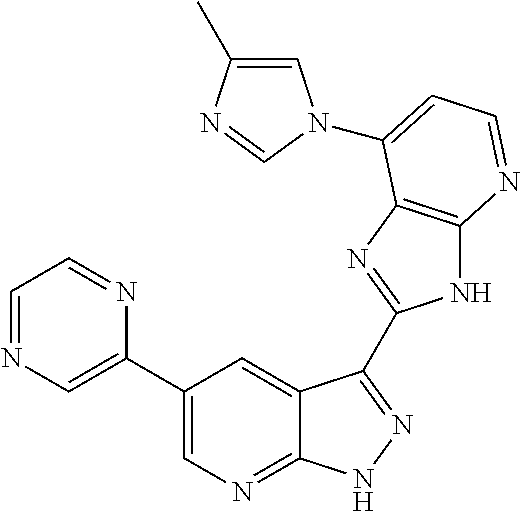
C1(C2=CN=CC=N2)=CN=C2C(=C1)C(C1=NC3=C(N1)N=CC=C3N1C=C(C)N=C1)=NN2
